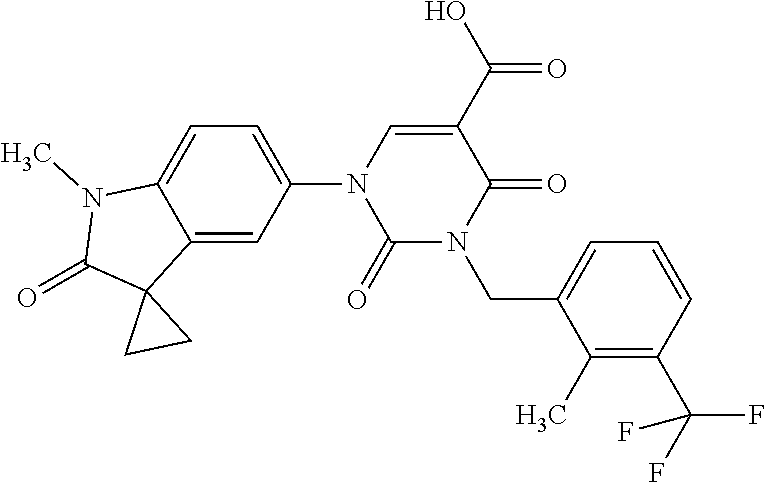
C12=CC(N3C(=O)N(CC4=CC=CC(C(F)(F)F)=C4C)C(=O)C(C(=O)O)=C3)=CC=C1N(C)C(=O)C21CC1
